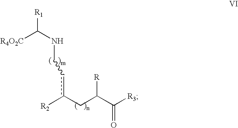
C(NCcc(CC(C([R3])=O)[R])[R2])([R4O2C])[R1]
